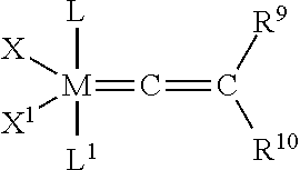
[M](=C=C([R9])[R10])([L])([L1])([X])[X1]
